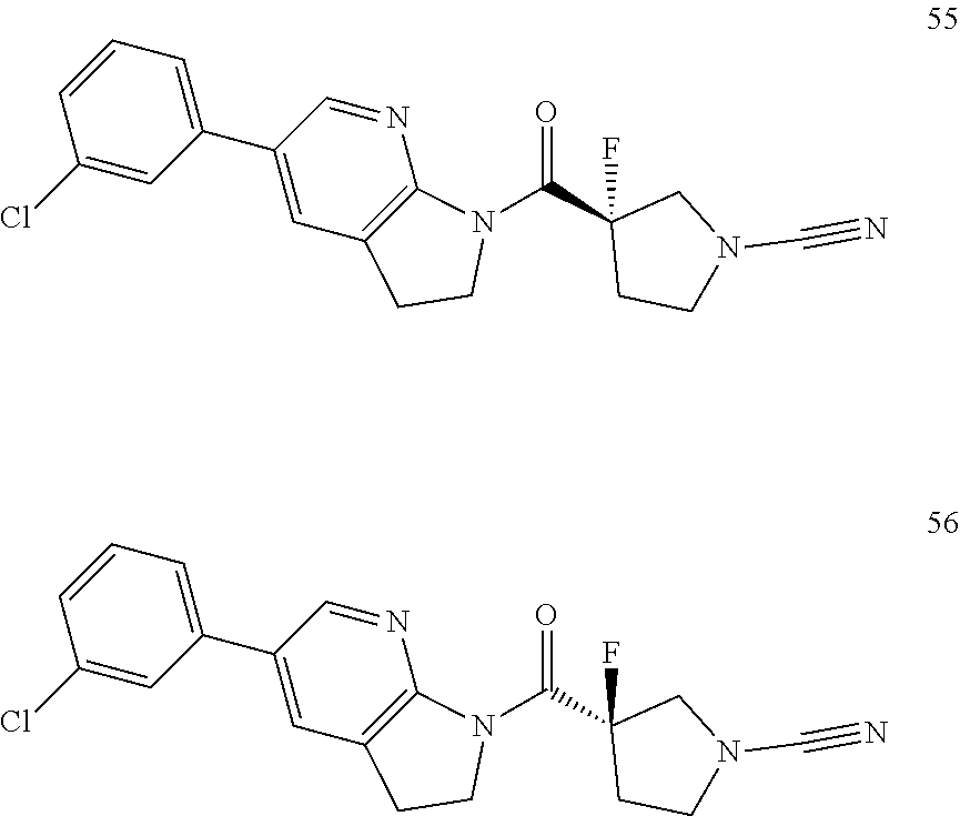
C1=CC(Cl)=CC(C2=CC3=C(N=C2)N(C(C2(F)CCN(C#N)C2)=O)CC3)=C1.C1=CC(Cl)=CC(C2=CC3=C(N=C2)N(C(C2(F)CCN(C#N)C2)=O)CC3)=C1
